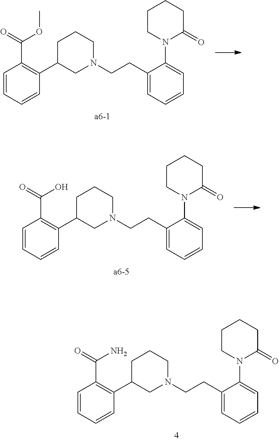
C1=CC=CC(C2CN(CCC3=CC=CC=C3N3C(=O)CCCC3)CCC2)=C1C(=O)OC.C1=CC=CC(C2CN(CCC3=CC=CC=C3N3C(=O)CCCC3)CCC2)=C1C(=O)O.C1=CC=CC(C2CN(CCC3=CC=CC=C3N3C(=O)CCCC3)CCC2)=C1C(=O)N
